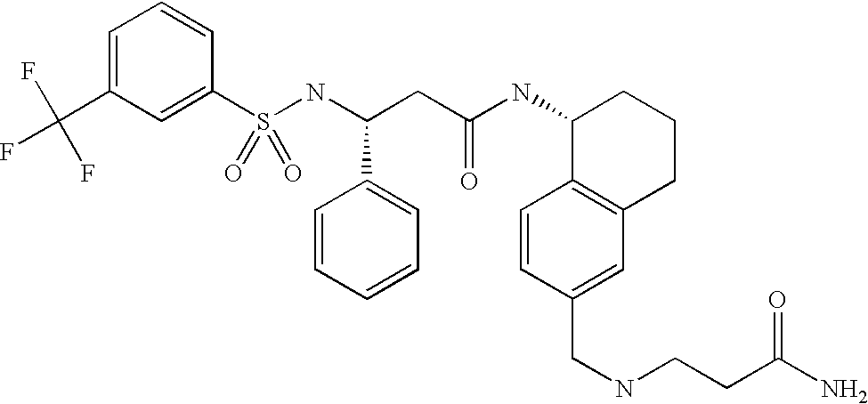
C1=C(C(F)(F)F)C=C(S(NC(CC(NC2C3=C(CCC2)C=C(CNCCC(N)=O)C=C3)=O)C2=CC=CC=C2)(=O)=O)C=C1
